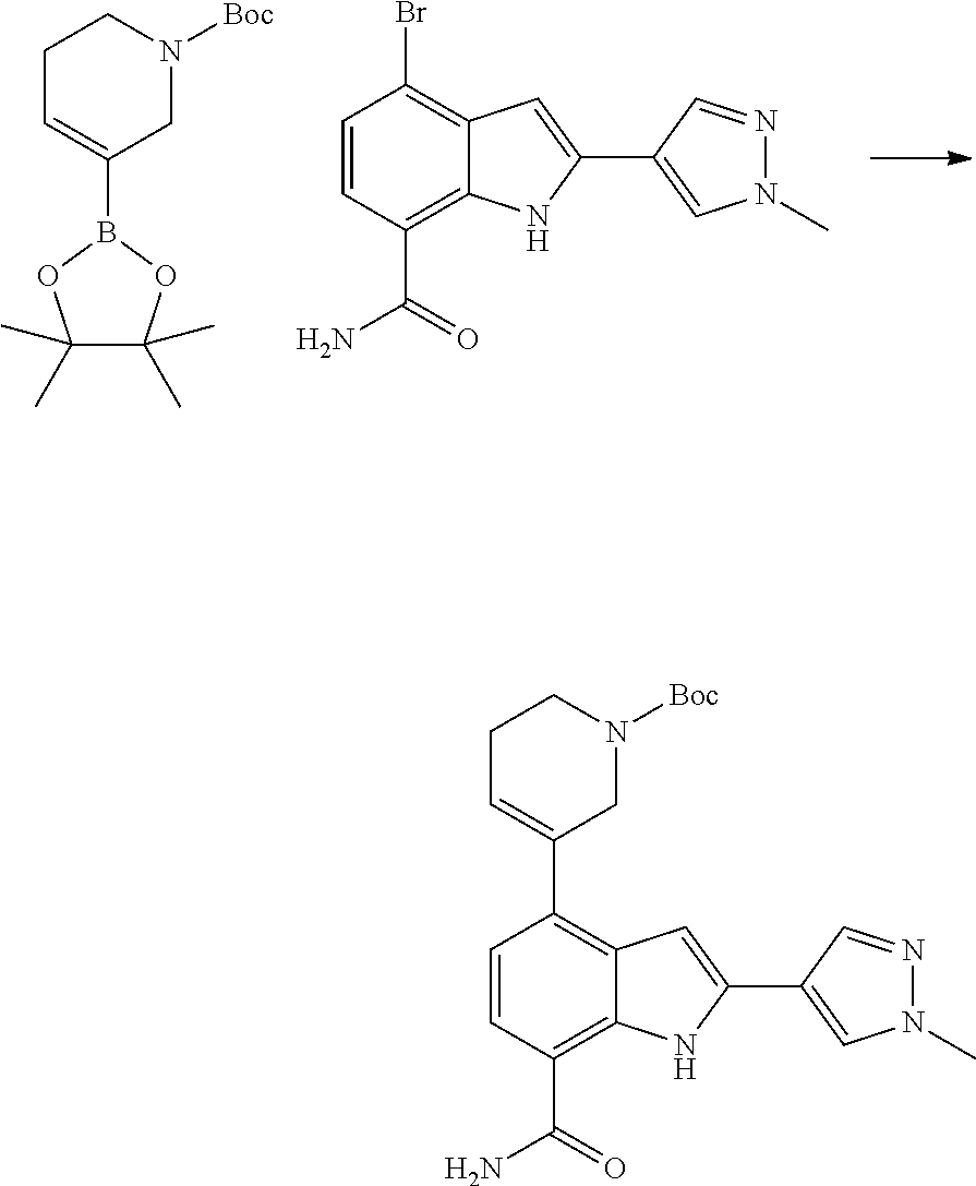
C1(C2=CCCN([Boc])C2)=C2C(=C(C(=O)N)C=C1)NC(C1=CN(C)N=C1)=C2.C1(Br)=C2C(=C(C(=O)N)C=C1)NC(C1=CN(C)N=C1)=C2.C1C=C(B2OC(C)(C)C(C)(C)O2)CN([Boc])C1
